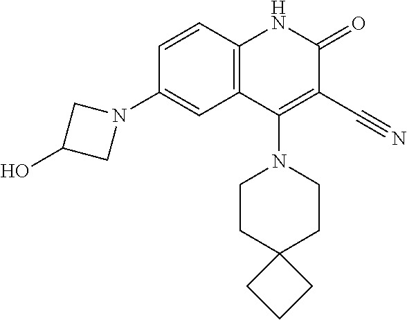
C1=CC2=C(C=C1N1CC(O)C1)C(N1CCC3(CC1)CCC3)=C(C#N)C(=O)N2
